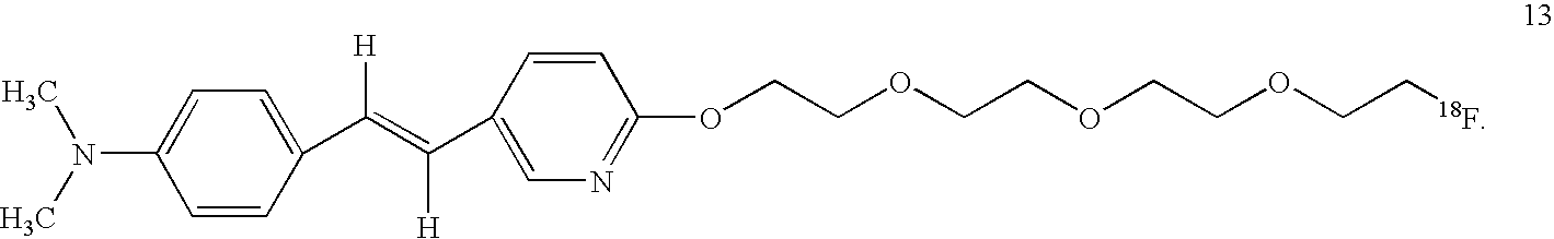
N(C1=CC=C(C(=C([H])C2=CN=C(OCCOCCOCCOCC[18F])C=C2)[H])C=C1)(C)C
